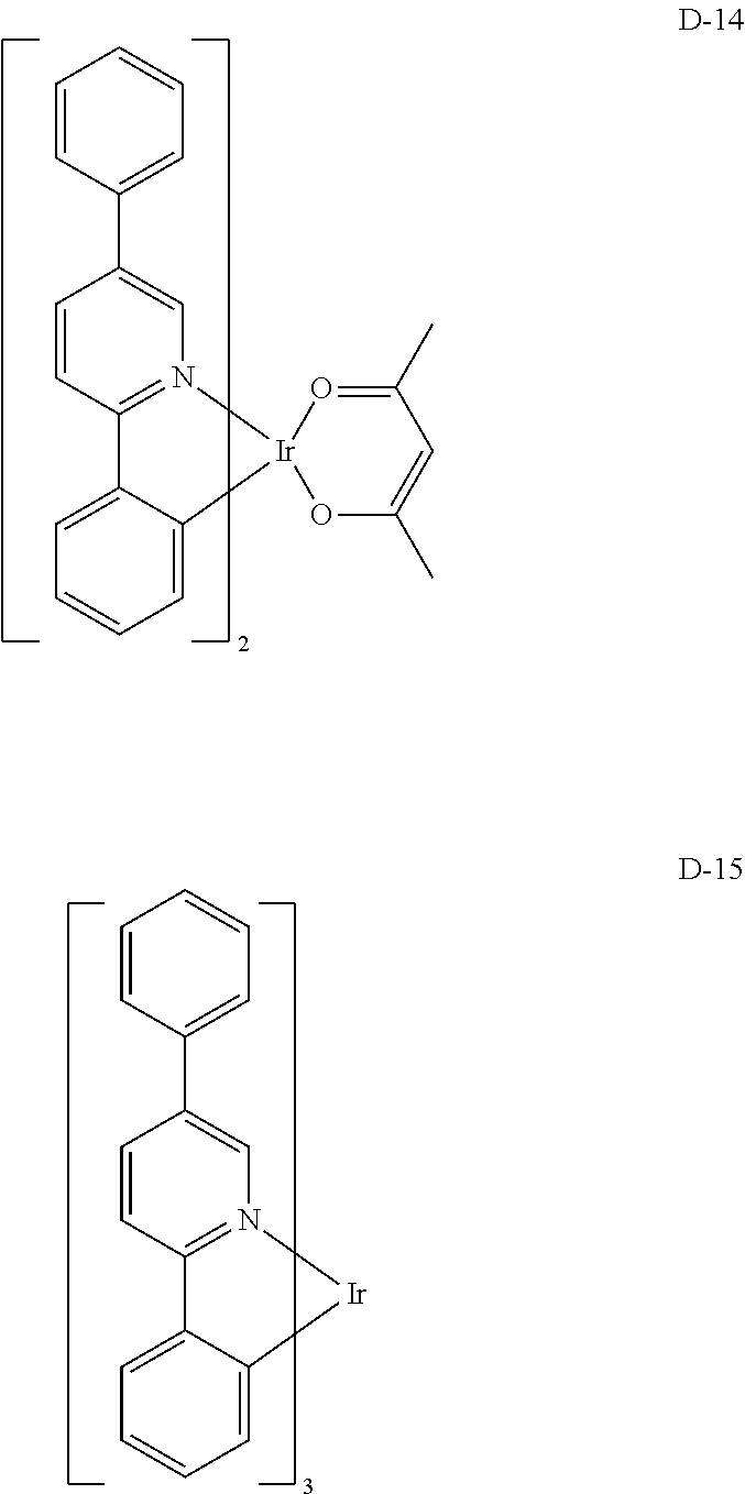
C1=C2C(=CC=C1)[Ir]1(N3=C2C=CC(C2=CC=CC=C2)=C3)OC(C)=CC(C)=O1.C1=C2C(=CC=C1)[Ir]N1=C2C=CC(C2=CC=CC=C2)=C1
